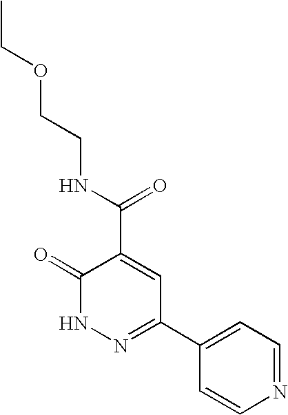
C1=CN=CC=C1C1=NNC(=O)C(C(NCCOCC)=O)=C1
